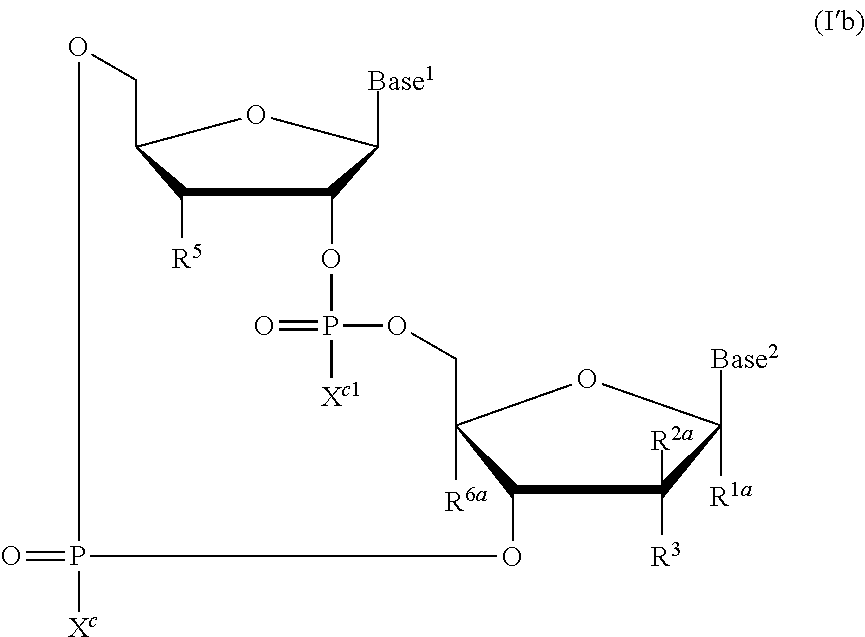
C1([R5])C2OC([Base1])C1OP([Xc1])(=O)OCC1([R6a])C(C([R3])([R2a])C([Base2])([R1a])O1)OP([Xc])(=O)OC2
